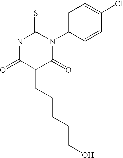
O=C1C(=CCCCCO)C(=O)N(C2=CC=C(Cl)C=C2)C(=S)N1
